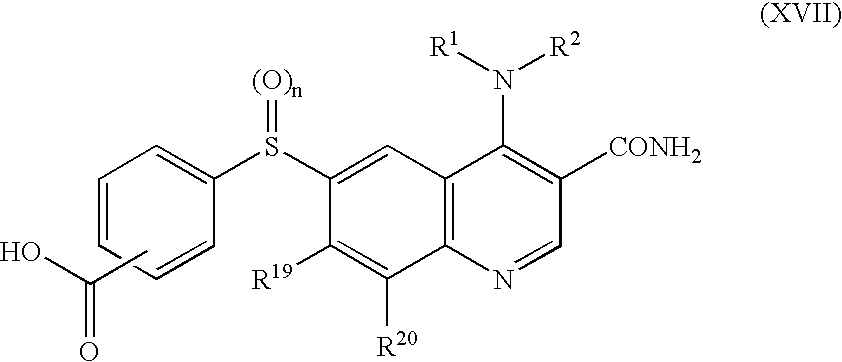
C1(S(C2=CC=CC=C2)=[(O)n])=CC2=C(C([R20])=C1[R19])N=CC([CONH2])=C2N([R1])[R2].CC(O)=O
